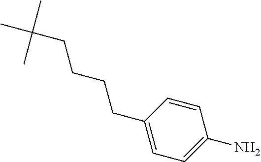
C1=CC(CCCCC(C)(C)C)=CC=C1N
